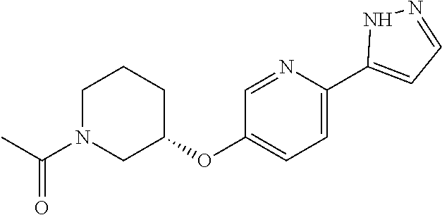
C1=C(C2=CC=NN2)N=CC(OC2CCCN(C(C)=O)C2)=C1
